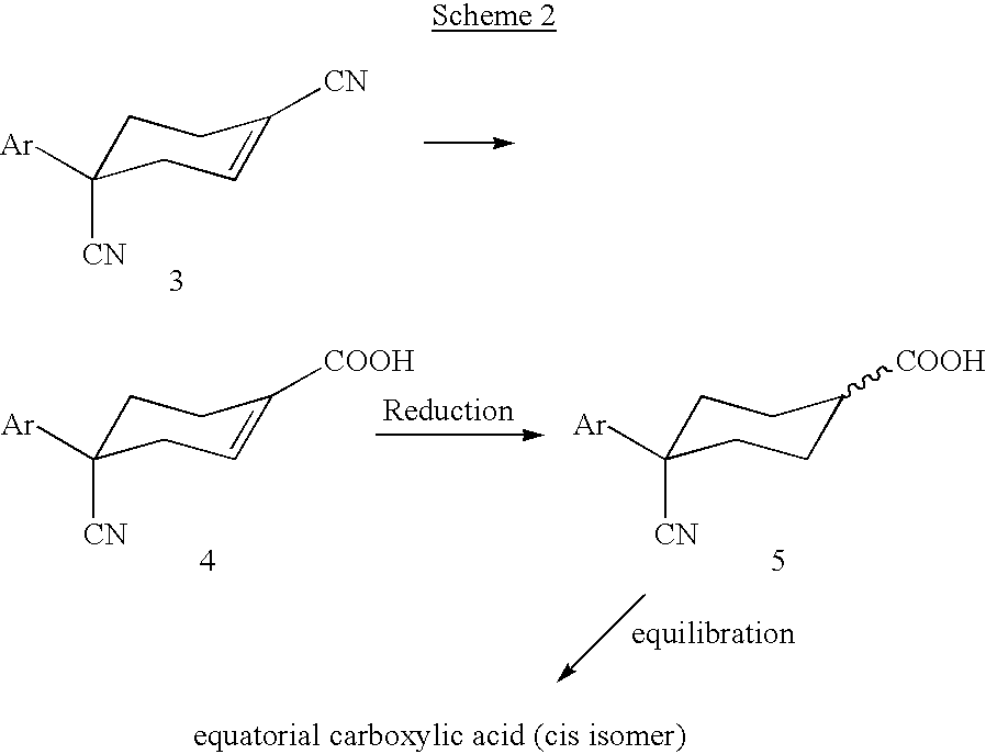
C1C([Ar])([CN])CC=C([CN])C1.C1C([Ar])([CN])CC=C([COOH])C1.C1C([Ar])([CN])CCC([COOH])C1
